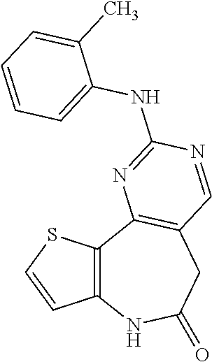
C12=C(SC=C1)C1=C(CC(=O)N2)C=NC(NC2=CC=CC=C2C)=N1
